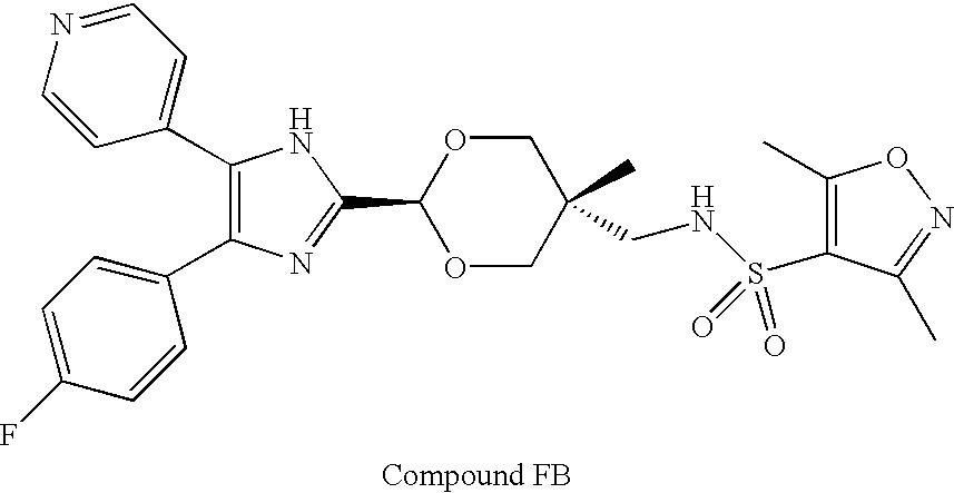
C1(C2=CC=NC=C2)=C(C2=CC=C(F)C=C2)N=C(C2OCC(CNS(=O)(=O)C3=C(C)ON=C3C)(C)CO2)N1
